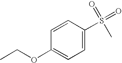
C1=C(OCC)C=CC(S(C)(=O)=O)=C1
